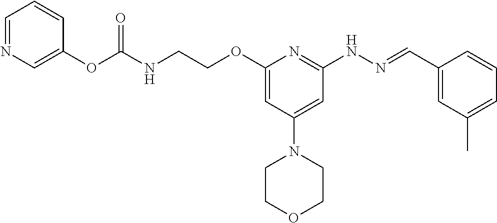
N(C(OC1=CN=CC=C1)=O)CCOC1=CC(N2CCOCC2)=CC(NN=CC2=CC(C)=CC=C2)=N1
